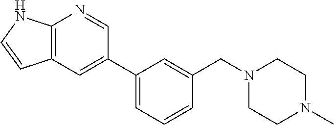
C12=C(C=C(C3=CC=CC(CN4CCN(C)CC4)=C3)C=N1)C=CN2
